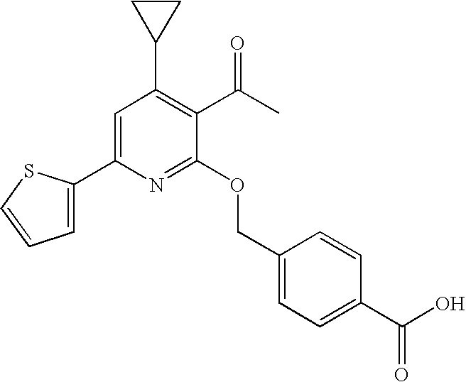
C1(C2=C(C(C)=O)C(OCC3=CC=C(C(O)=O)C=C3)=NC(C3=CC=CS3)=C2)CC1
